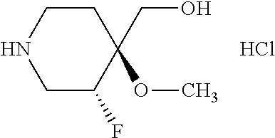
C(C1(OC)CCNCC1F)O.Cl
